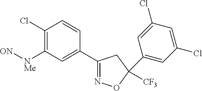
[NMe](C1=C(Cl)C=CC(C2=NOC([CF3])(C3=CC(Cl)=CC(Cl)=C3)C2)=C1)[ON]
